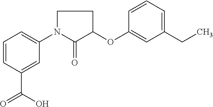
C1=CC(C(O)=O)=CC(N2C(=O)C(OC3=CC(CC)=CC=C3)CC2)=C1
